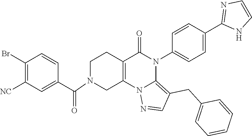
C1(Br)=C([NC])C=C(C(=O)N2CC3=C(CC2)C(=O)N(C2=CC=C(C4=NC=CN4)C=C2)C2=C(CC4=CC=CC=C4)C=NN32)C=C1
